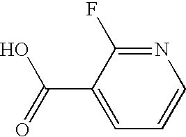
N1=C(F)C(C(=O)O)=CC=C1
